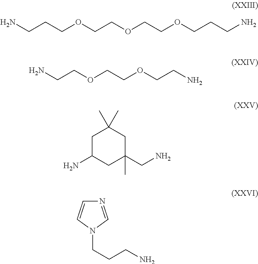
NCCCOCCOCCOCCCN.NCCOCCOCCN.C1C(N)CC(CN)(C)CC1(C)C.N1=CN(CCCN)C=C1
